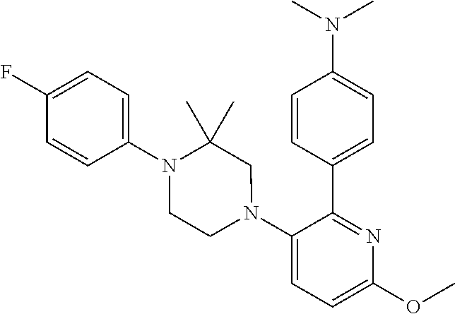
C1(C2=CC=C(N(C)C)C=C2)=NC(OC)=CC=C1N1CC(C)(C)N(C2=CC=C(F)C=C2)CC1
